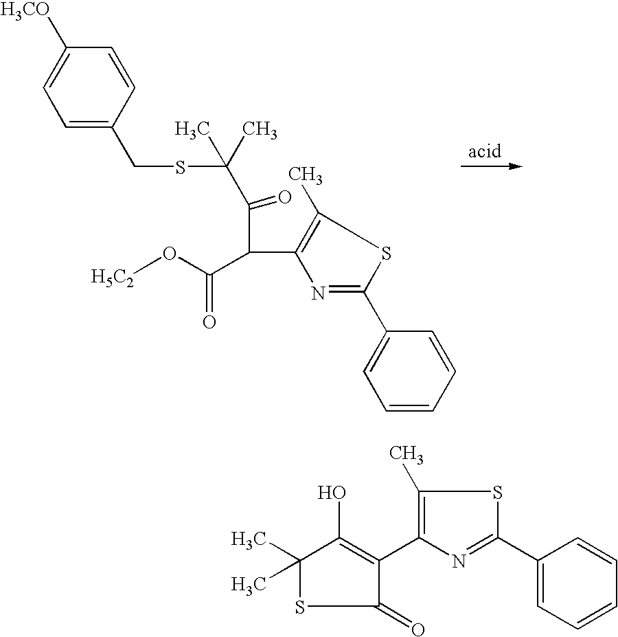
C1=CC(CSC(C)(C(C(C(O[H5C2])=O)C2=C(C)SC(C3=CC=CC=C3)=N2)=O)C)=CC=C1[H3CO].C1(C)(C)SC(=O)C(C2=C(C)SC(C3=CC=CC=C3)=N2)=C1O
